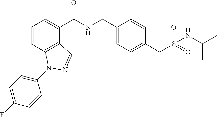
C1=CC2=C(C(C(NCC3=CC=C(CS(NC(C)C)(=O)=O)C=C3)=O)=C1)C=NN2C1=CC=C(F)C=C1
